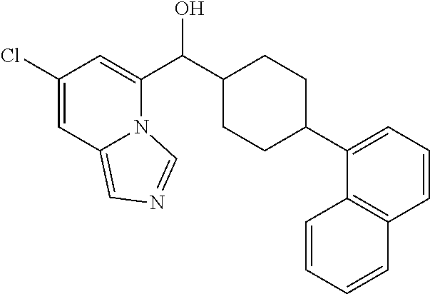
C1(Cl)=CC2=CN=CN2C(C(C2CCC(C3=CC=CC4=C3C=CC=C4)CC2)O)=C1
